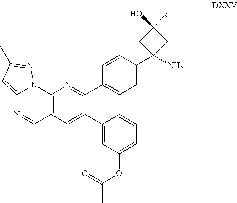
C12=CC(C)=NN1C1=C(C=N2)C=C(C2=CC(OC(=O)C)=CC=C2)C(C2=CC=C(C3(N)CC(O)(C)C3)C=C2)=N1
